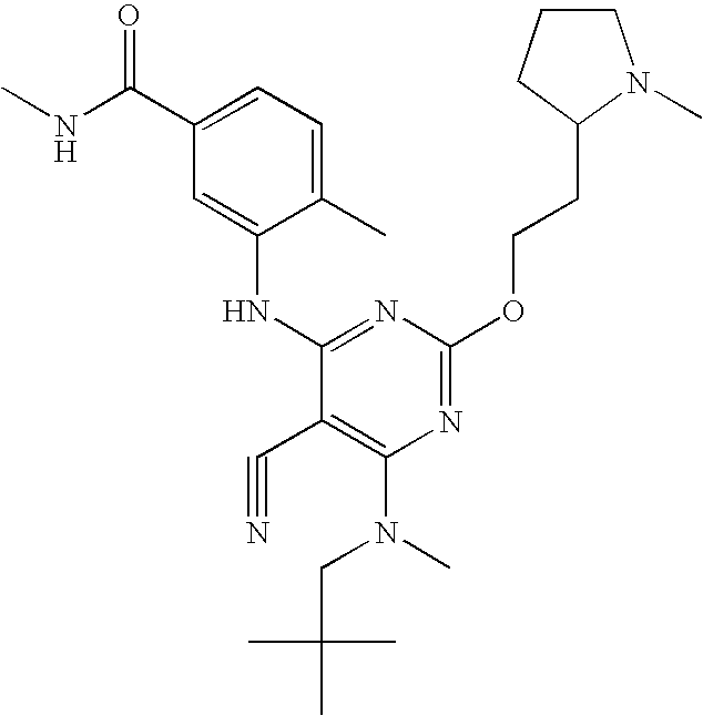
N1=C(OCCC2N(C)CCC2)N=C(NC2=CC(C(NC)=O)=CC=C2C)C(C#N)=C1N(C)CC(C)(C)C
